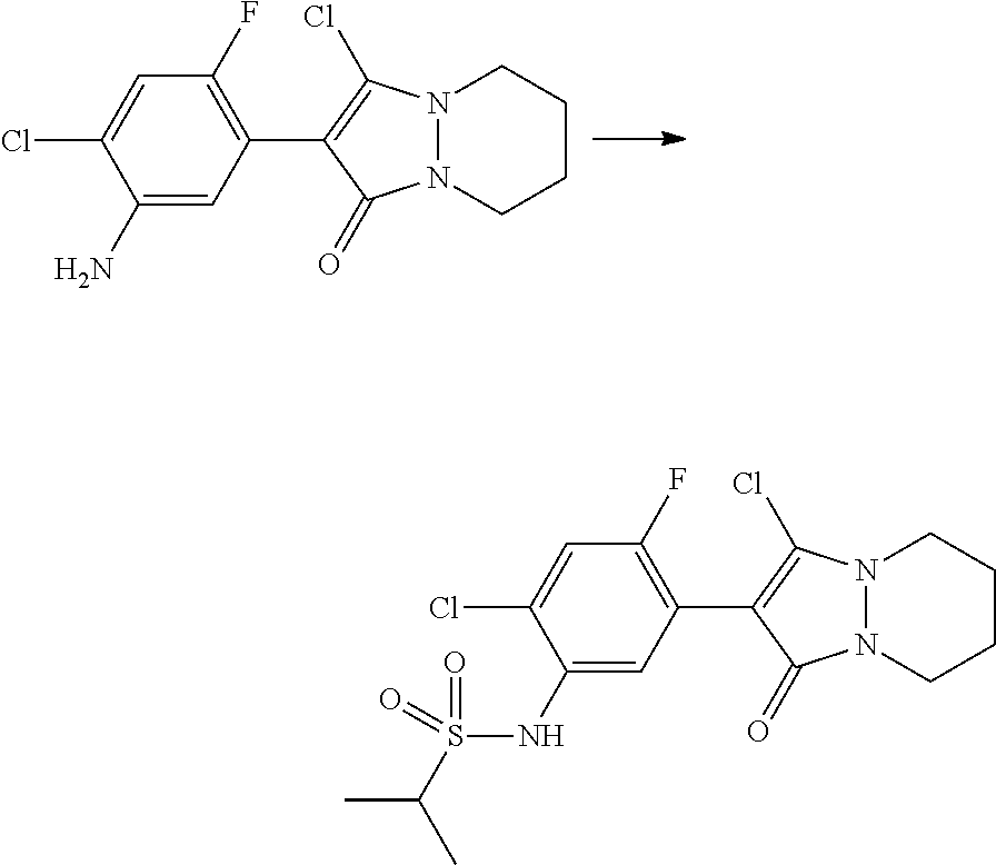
C1=C(Cl)C(N)=CC(C2=C(Cl)N3N(CCCC3)C2=O)=C1F.C1=C(Cl)C(NS(C(C)C)(=O)=O)=CC(C2=C(Cl)N3N(CCCC3)C2=O)=C1F
